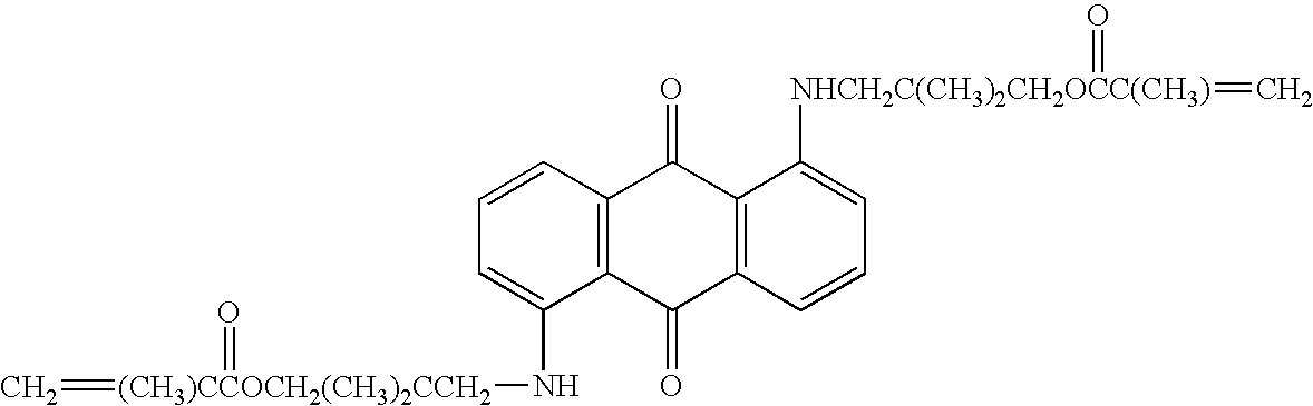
N(C1=CC=CC2=C1C(=O)C1=C(C2=O)C([NHCH2C(CH3)2CH2OCC(CH3)](=O)=C)=CC=C1)[(CH3)CCOCH2(CH3)2CCH2](=O)=C
